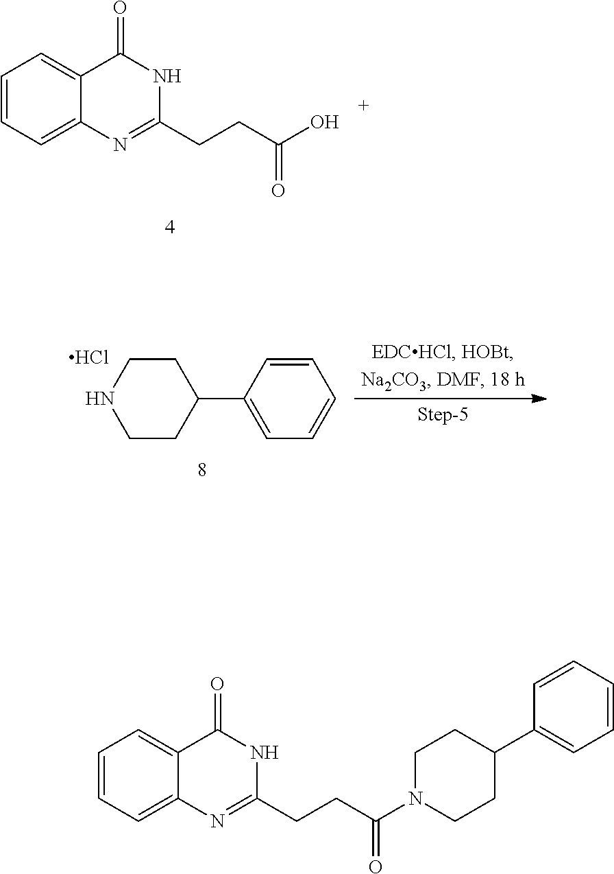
C1=CC=C2C(=C1)C(=O)NC(CCC(O)=O)=N2.C1=CC(C2CCNCC2)=CC=C1.Cl.C1=CC=C2C(=C1)C(=O)NC(CCC(N1CCC(C3=CC=CC=C3)CC1)=O)=N2
